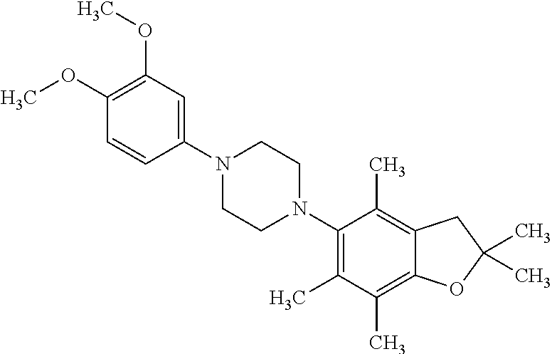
C1(OC)=C(OC)C=C(N2CCN(C3=C(C)C(C)=C4C(=C3C)CC(C)(C)O4)CC2)C=C1
